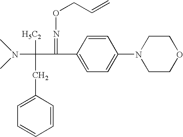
C1=C(CC(N(C)C)([H5C2])C(=NOCC=C)C2=CC=C(N3CCOCC3)C=C2)C=CC=C1
